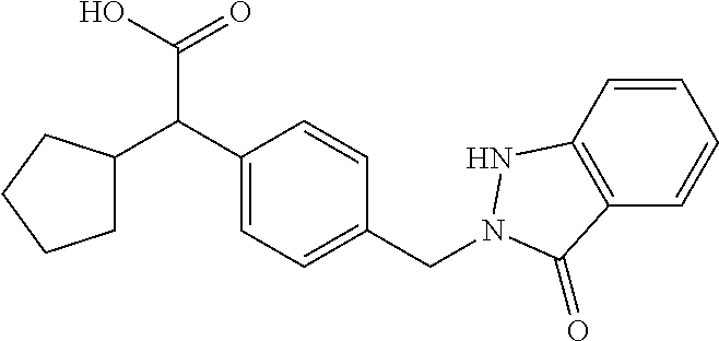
C1=CC2=C(C=C1)C(=O)N(CC1=CC=C(C(C(O)=O)C3CCCC3)C=C1)N2
